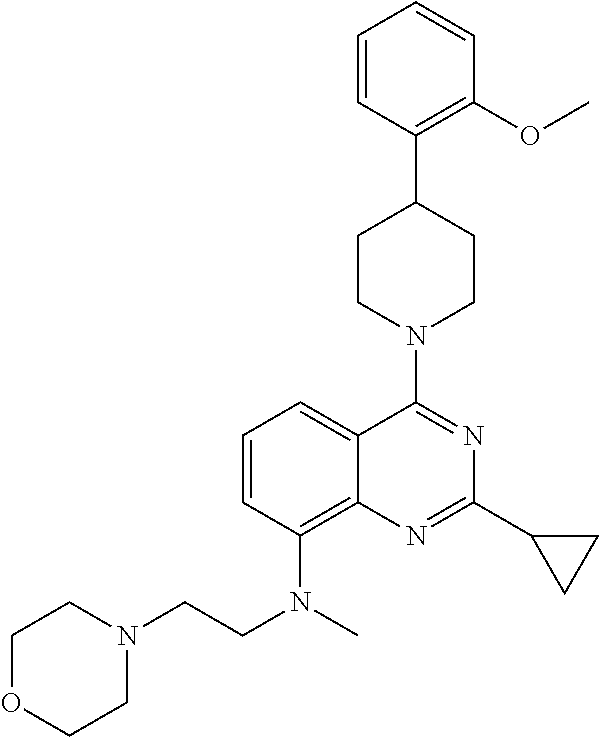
C1=CC(N(CCN2CCOCC2)C)=C2C(=C1)C(N1CCC(C3=C(OC)C=CC=C3)CC1)=NC(C1CC1)=N2
